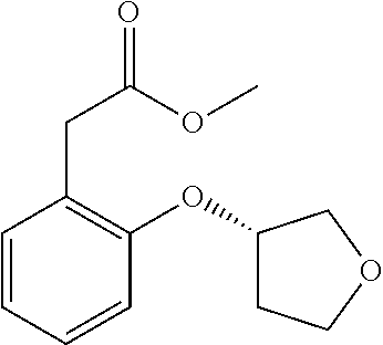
C1(CC(OC)=O)=C(OC2CCOC2)C=CC=C1
